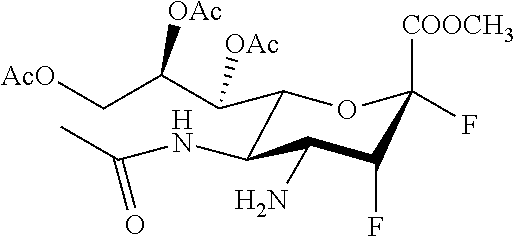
C1(C(C(C[AcO])[OAc])[OAc])C(NC(C)=O)C(N)C(F)C([COOCH3])(F)O1
